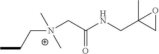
CCC[N+](CC(NCC1(C)CO1)=O)(C)C
